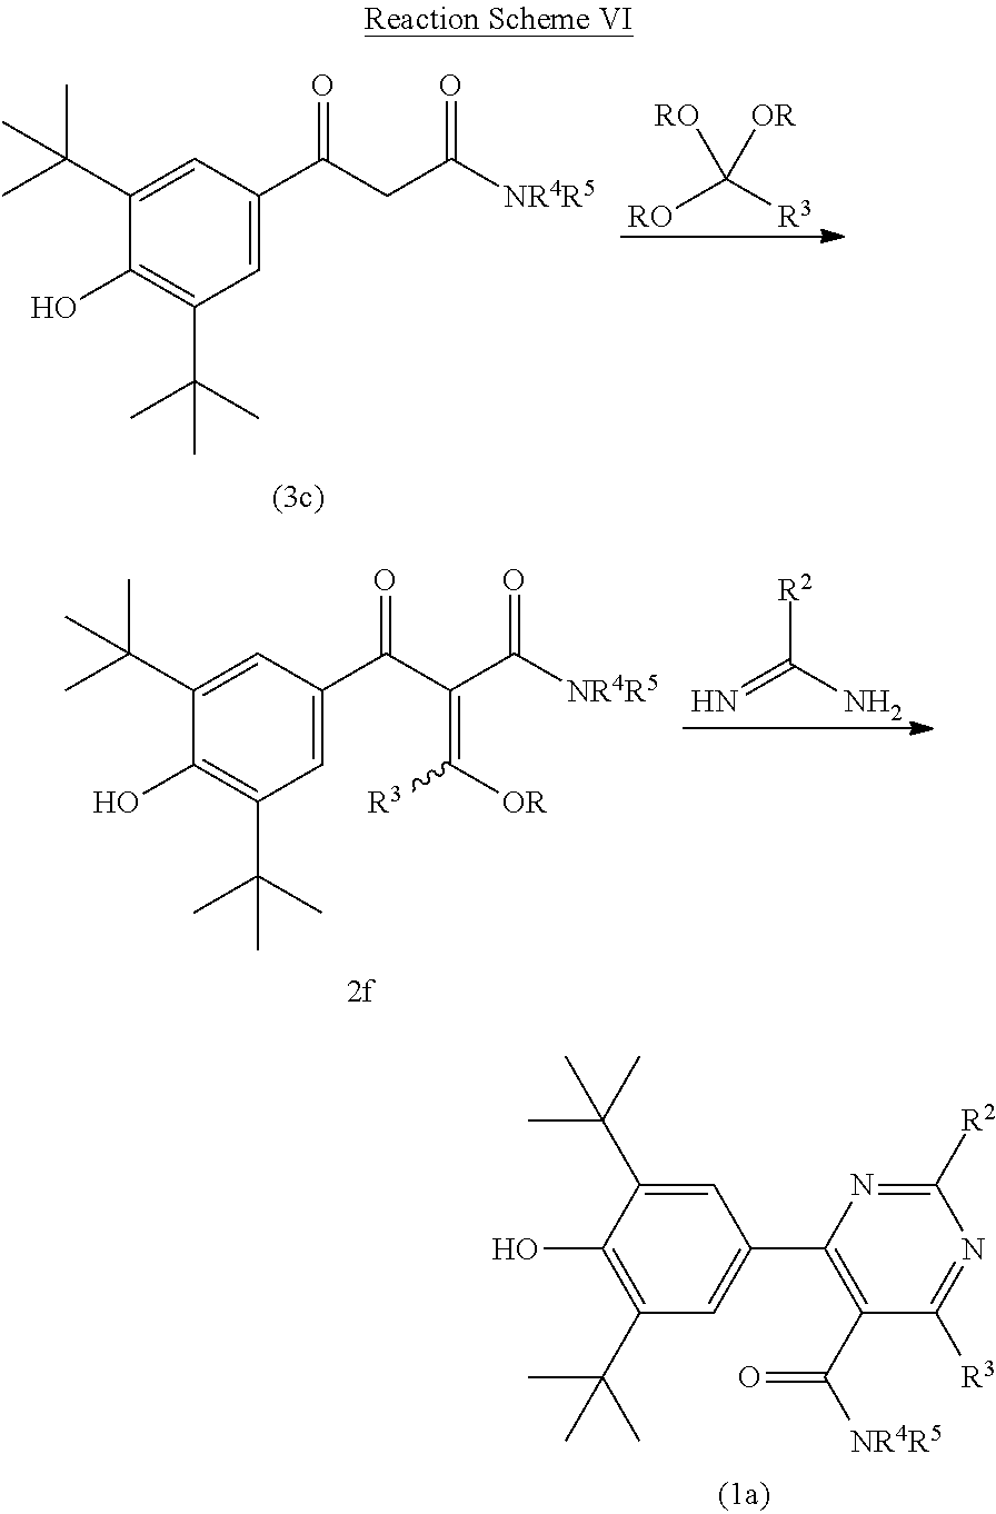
C1=C(C(CC(=O)[NR4R5])=O)C=C(C(C)(C)C)C(O)=C1C(C)(C)C.[RO]C([R3])([RO])[OR].C1=C(C(C(C([NR4R5])=O)=C([OR])[R3])=O)C=C(C(C)(C)C)C(O)=C1C(C)(C)C.[R2]C(=N)N.C1=C(C(C)(C)C)C(O)=C(C(C)(C)C)C=C1C1=C(C(=O)[NR4R5])C([R3])=NC([R2])=N1
